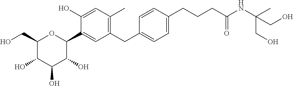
C1(CO)C(O)C(O)C(O)C(C2=CC(CC3=CC=C(CCCC(NC(C)(CO)CO)=O)C=C3)=C(C)C=C2O)O1
